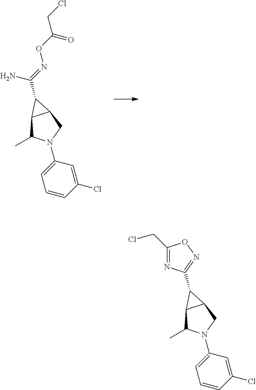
C12C(C)N(C3=CC=CC(Cl)=C3)CC1C2C(=NOC(=O)CCl)N.C12C(C)N(C3=CC=CC(Cl)=C3)CC1C2C1=NOC(CCl)=N1
